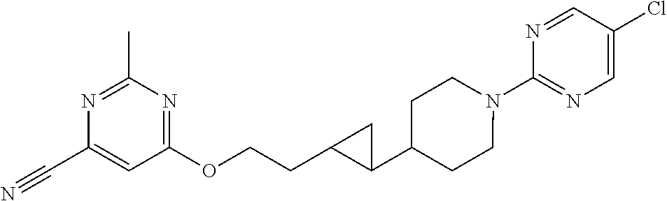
C1(N2CCC(C3CC3CCOC3=NC(C)=NC(C#N)=C3)CC2)=NC=C(Cl)C=N1
